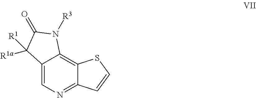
C1=C2C(=C3C(=N1)C=CS3)N([R3])C(=O)C2([R1a])[R1]
